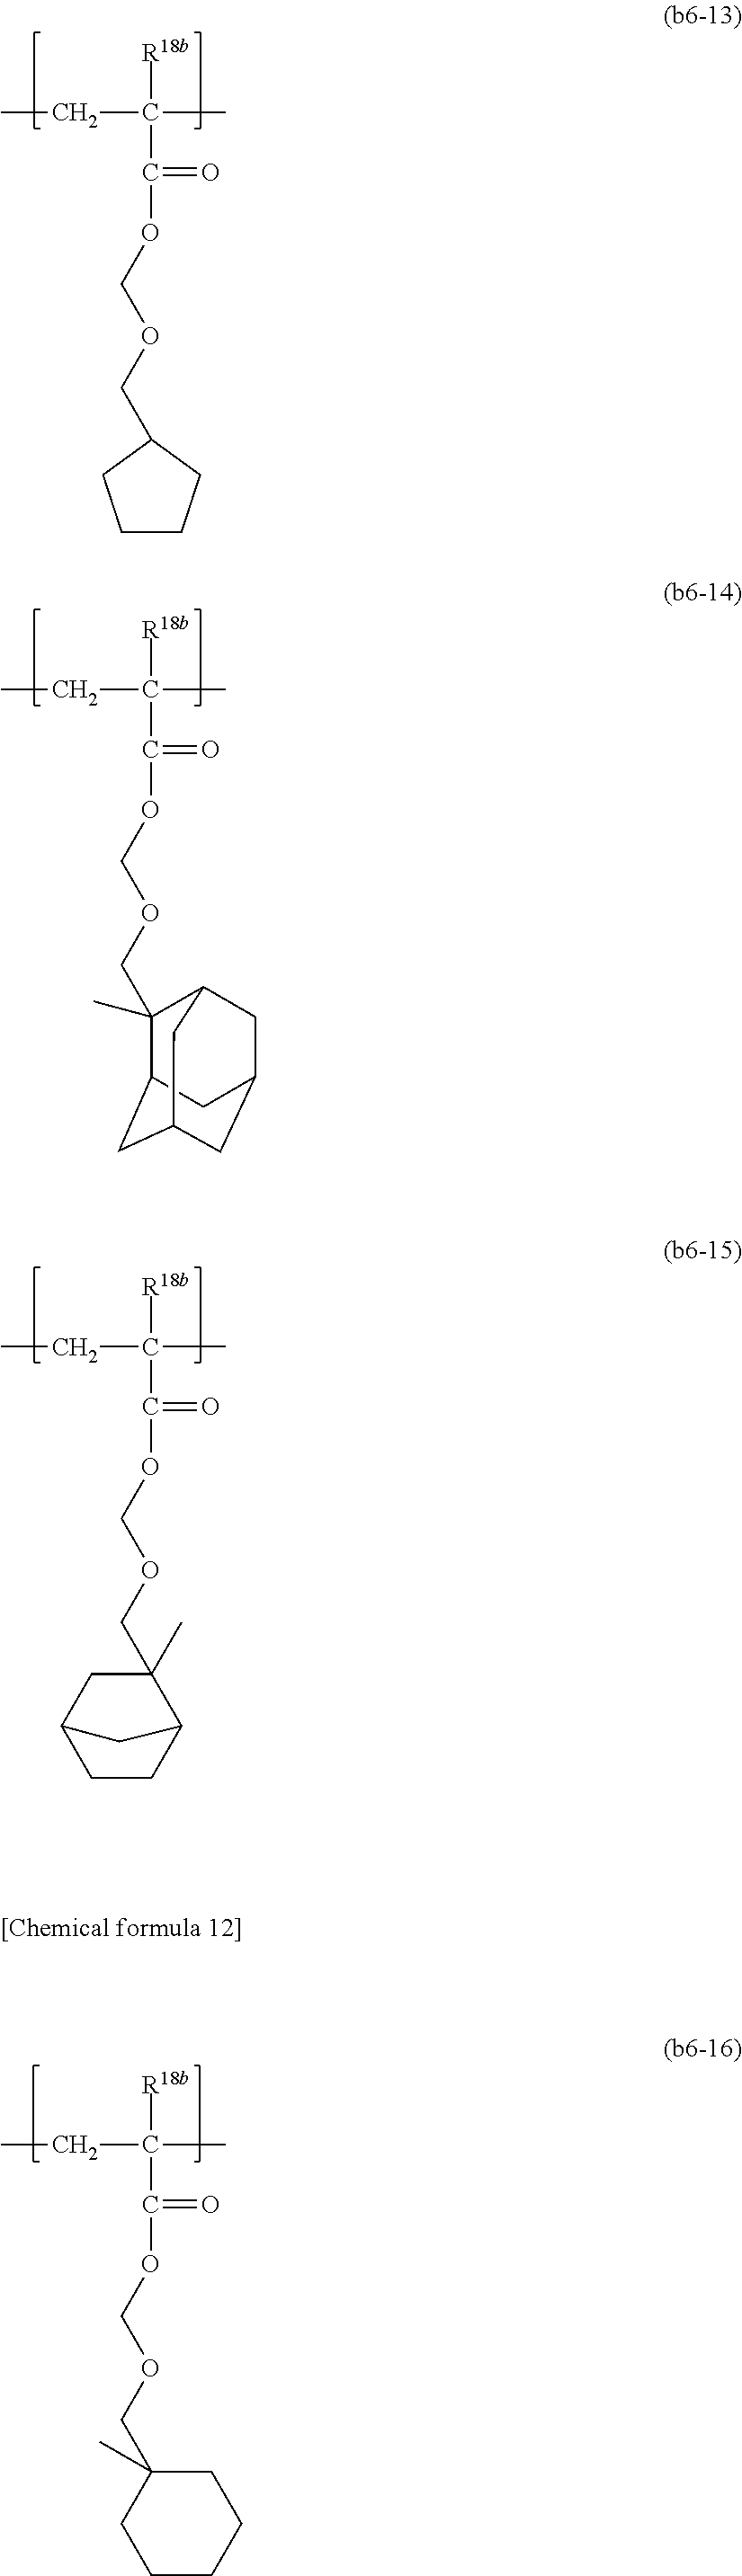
[R18b]C(C)(CC)C(=O)OCOCC1(C)CCCCC1.[R18b]C(C)(CC)C(=O)OCOCC1(C)CC2CCC1C2.[R18b]C(C)(CC)C(=O)OCOCC1CCCC1.[R18b]C(C)(CC)C(=O)OCOCC1(C)C2CC3CC(CC1C3)C2
